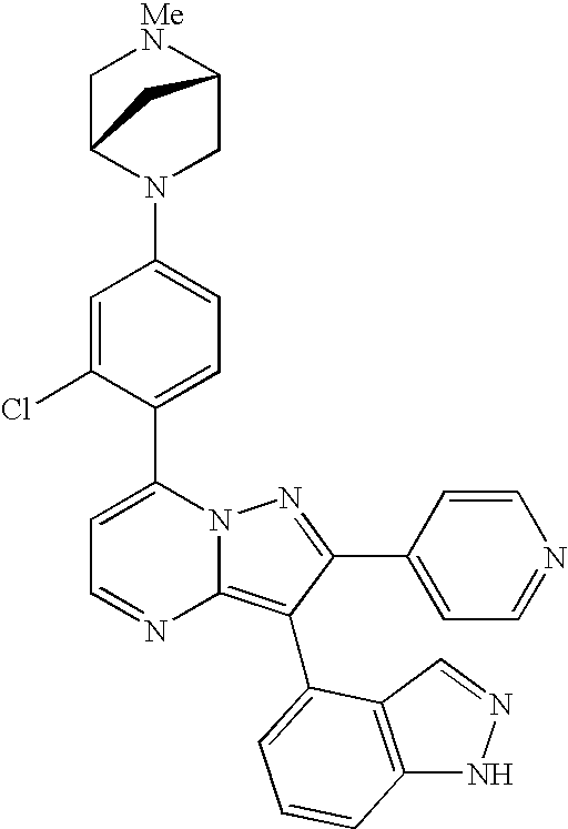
C1(C2=CC=C(N3CC4[MeN]CC3C4)C=C2Cl)=CC=NC2=C(C3=CC=CC4=C3C=NN4)C(C3=CC=NC=C3)=NN12
